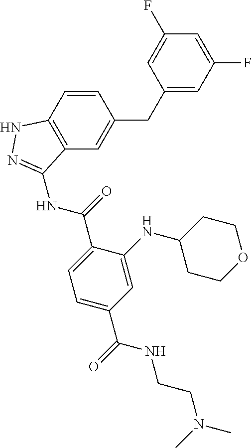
C1=CC2=C(C=C1CC1=CC(F)=CC(F)=C1)C(NC(=O)C1=CC=C(C(=O)NCCN(C)C)C=C1NC1CCOCC1)=NN2
